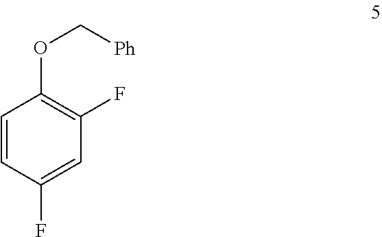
O(C1=C(F)C=C(F)C=C1)C[Ph]
